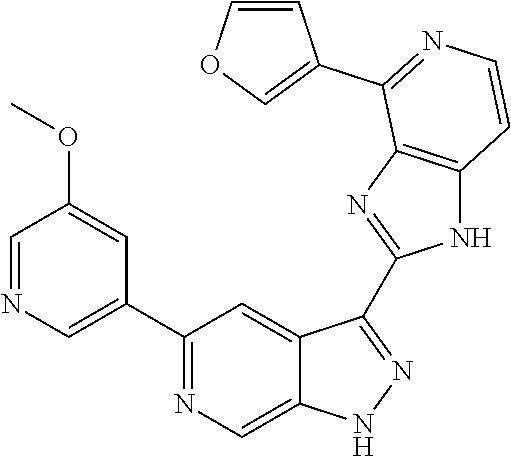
C1(C2=NC=C3C(=C2)C(C2=NC4=C(N2)C=CN=C4C2=COC=C2)=NN3)=CN=CC(OC)=C1
